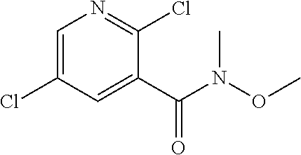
C1=C(Cl)C=C(C(N(OC)C)=O)C(Cl)=N1
